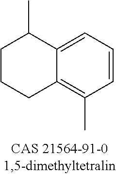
C1CCC2=C(C)C=CC=C2C1C
